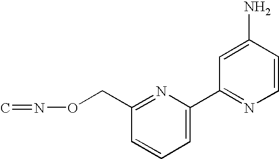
C1=C(C2=NC=CC(N)=C2)N=C(CON=C)C=C1
